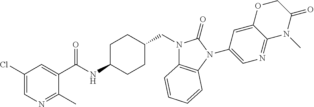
C1(Cl)=CN=C(C)C(C(NC2CCC(CN3C4=C(N(C5=CN=C6C(=C5)OCC(=O)N6C)C3=O)C=CC=C4)CC2)=O)=C1
